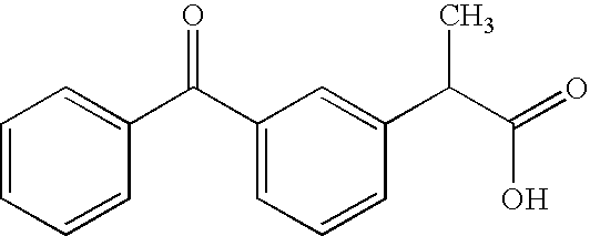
C1=CC=CC(C(=O)C2=CC=CC(C(C)C(O)=O)=C2)=C1
